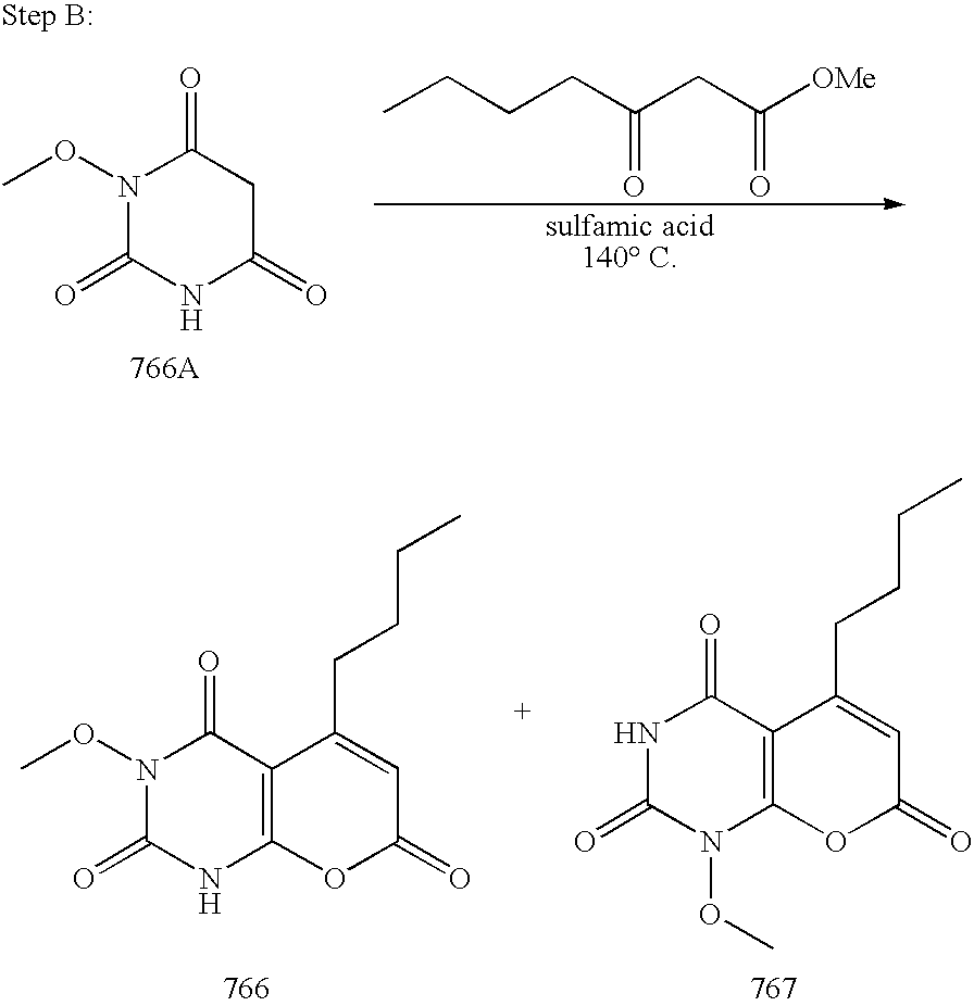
C12=C(OC(=O)C=C1CCCC)NC(=O)N(OC)C2=O.C12=C(OC(=O)C=C1CCCC)N(OC)C(=O)NC2=O.CCCCC(CC([OMe])=O)=O.C1C(=O)NC(=O)N(OC)C1=O
